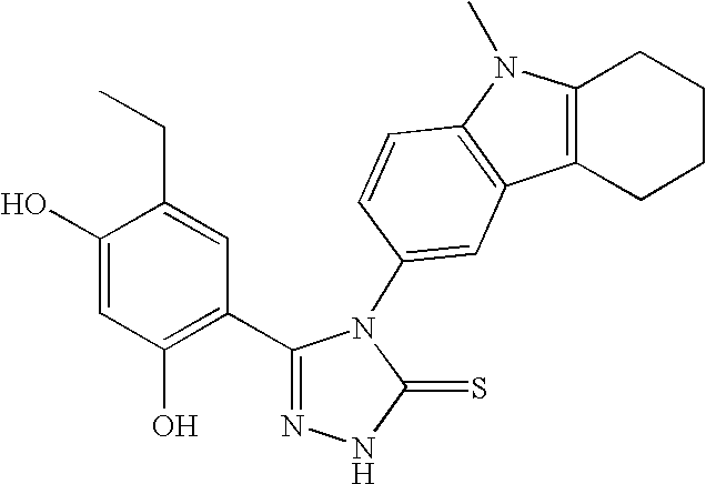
C1(O)=CC(O)=C(C2=NNC(=S)N2C2=CC3=C(C=C2)N(C)C2=C3CCCC2)C=C1CC
